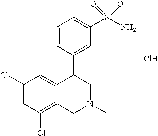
C1(Cl)=C2C(=CC(Cl)=C1)C(C1=CC(S(N)(=O)=O)=CC=C1)CN(C)C2.Cl
